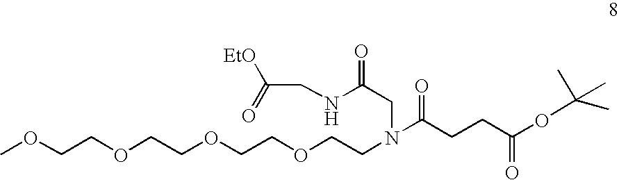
COCCOCCOCCOCCN(CC(=O)NCC(=O)[EtO])C(CCC(OC(C)(C)C)=O)=O
